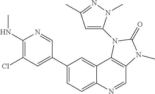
C1(NC)=C(Cl)C=C(C2=CC=C3C(=C2)C2=C(C=N3)N(C)C(=O)N2C2=CC(C)=NN2C)C=N1
